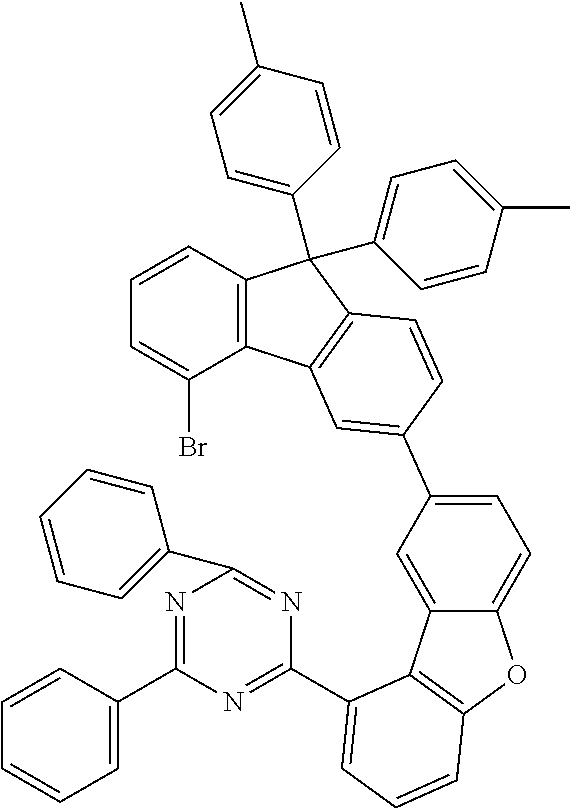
C12=C(C=CC=C1Br)C(C1=CC=C(C)C=C1)(C1=CC=C(C)C=C1)C1=C2C=C(C2=CC=C3C(=C2)C2=C(O3)C=CC=C2C2=NC(C3=CC=CC=C3)=NC(C3=CC=CC=C3)=N2)C=C1
